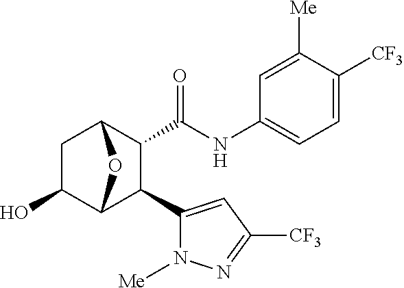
OC1CC2C(C(NC3=CC=C([CF3])C([Me])=C3)=O)C(C3=CC([CF3])=NN3[Me])C1O2
